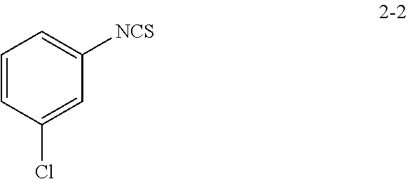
C1=CC(Cl)=CC([NCS])=C1
